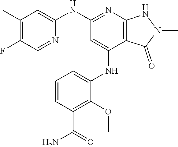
C1(NC2=NC3=C(C(NC4=CC=CC(C(N)=O)=C4OC)=C2)C(=O)N(C)N3)=CC(C)=C(F)C=N1
